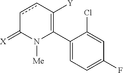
C1(C2=C([Y])ccC(=[X])N2[Me])=CC=C(F)C=C1Cl
